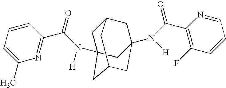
C1C2(N(C(C3=NC(C)=CC=C3)=O)[H])CC3CC(N([H])C(=O)C4=C(F)C=CC=N4)(CC1C3)C2
